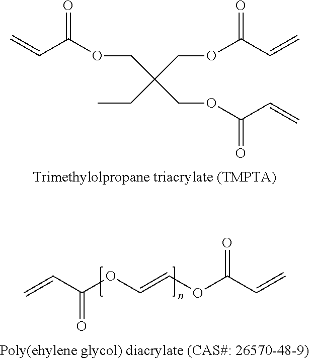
C=CC(=O)OCC(COC(=O)C=C)(COC(=O)C=C)CC.C=CC(=O)OC=COC(C=C)=O
